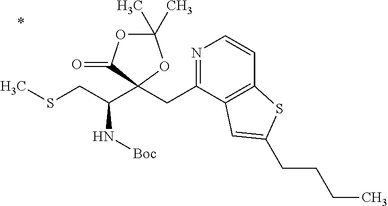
N1=C(CC2(C(CSC)N[Boc])OC(C)(C)OC2=O)C2=C(C=C1)SC(CCCC)=C2
